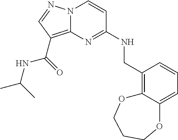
N12C(=C(C(=O)NC(C)C)C=N1)N=C(NCC1=C3C(=CC=C1)OCCCO3)C=C2
